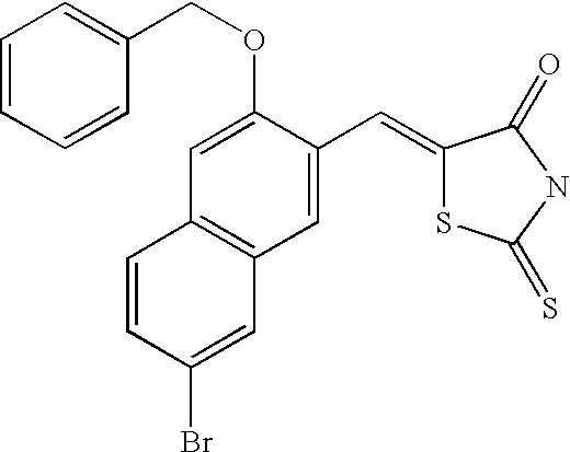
C1=CC=CC(COC2=CC3=C(C=C2C=C2SC(=S)NC2=O)C=C(Br)C=C3)=C1
